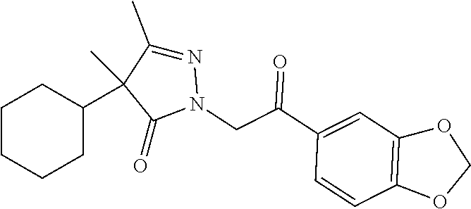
C1CCCC(C2(C)C(C)=NN(CC(C3=CC4=C(C=C3)OCO4)=O)C2=O)C1
